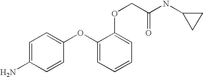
C1=C(N)C=CC(OC2=CC=CC=C2OCC(NC2CC2)=O)=C1
